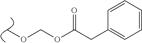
COCOC(=O)CC1=CC=CC=C1
